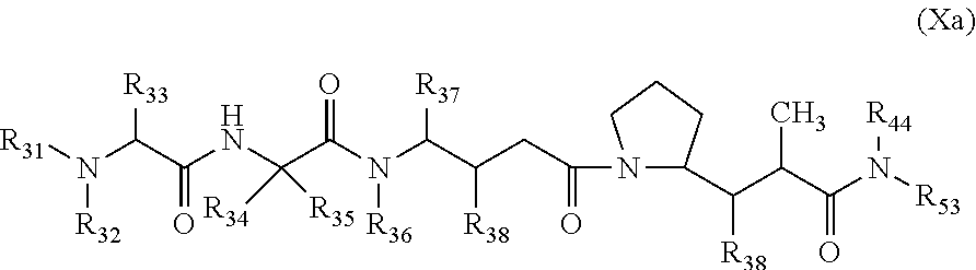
[R31]N(C(C(NC(C(N(C(C(CC(N1C(C(C(C(N([R53])[R44])=O)C)[R38])CCC1)=O)[R38])[R37])[R36])=O)([R34])[R35])=O)[R33])[R32]
